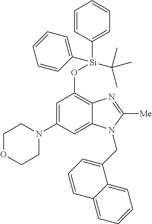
C1(N2CCOCC2)=CC(O[Si](C2=CC=CC=C2)(C2=CC=CC=C2)C(C)(C)C)=C2C(=C1)N(CC1=CC=CC3=CC=CC=C13)C([Me])=N2
